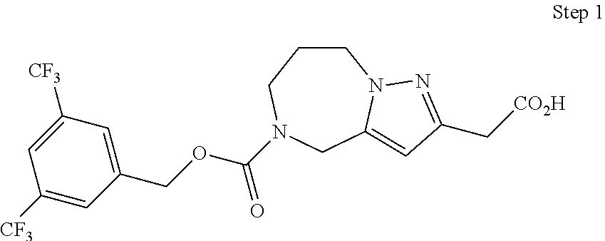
C1CCN(C(OCC2=CC([CF3])=CC([CF3])=C2)=O)CC2=CC(C[CO2H])=NN12
